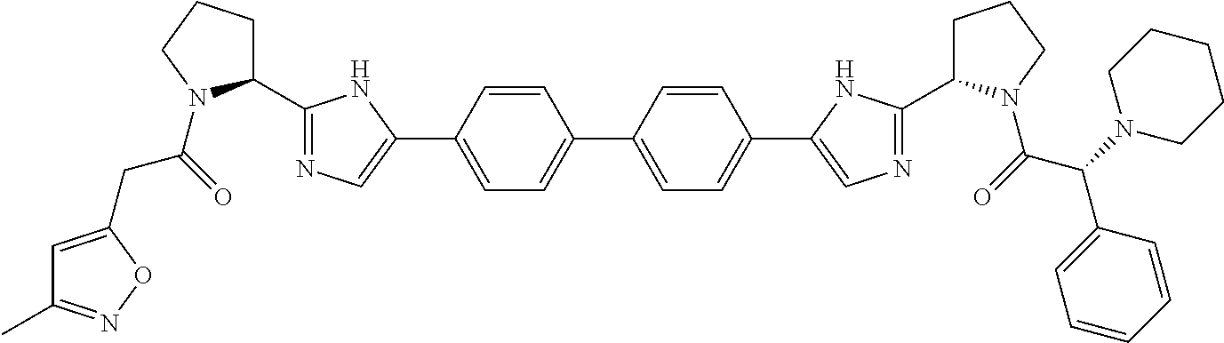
C1=CC(C2=CN=C(C3CCCN3C(=O)CC3=CC(C)=NO3)N2)=CC=C1C1=CC=C(C2=CN=C(C3CCCN3C(=O)C(N3CCCCC3)C3=CC=CC=C3)N2)C=C1
